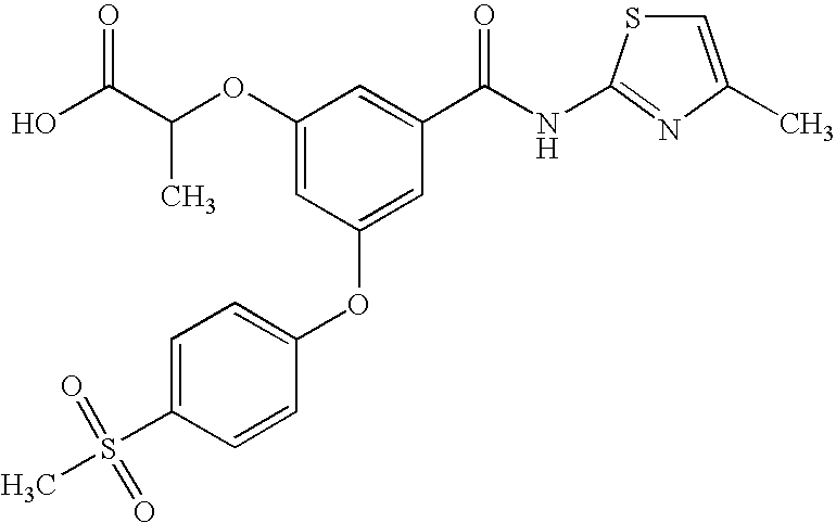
C1=C(S(C)(=O)=O)C=CC(OC2=CC(C(NC3=NC(C)=CS3)=O)=CC(OC(C(O)=O)C)=C2)=C1
